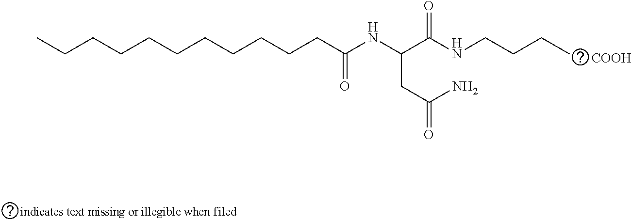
CCCCCCCCCCCC(NC(C(NCCCC)=O)CC(=O)N)=O.[COOH]
